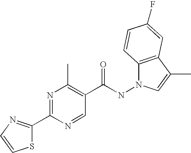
S1C(C2=NC(C)=C(C(NN3C4=C(C(C)=C3)C=C(F)C=C4)=O)C=N2)=NC=C1
